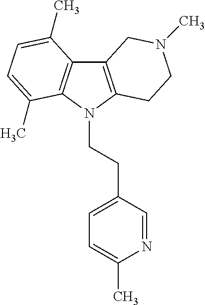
C12=C(N(CCC3=CC=C(C)N=C3)C3=C1C(C)=CC=C3C)CCN(C)C2
